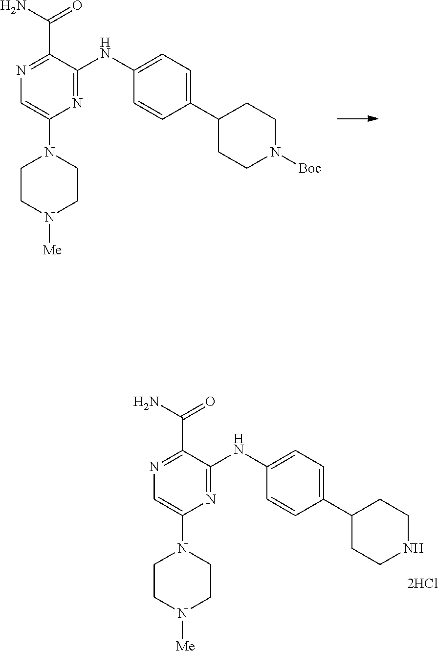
N1=C(NC2=CC=C(C3CCN([Boc])CC3)C=C2)C(C(=O)N)=NC=C1N1CCN([Me])CC1.N1=C(NC2=CC=C(C3CCNCC3)C=C2)C(C(=O)N)=NC=C1N1CCN([Me])CC1
